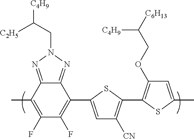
C12=NN(CC([C4H9])[C2H5])N=C1C(C1=CC([CN])=C(C3=C(OCC([C6H13])[C4H9])C=C(C)S3)S1)=C(F)C(F)=C2C
